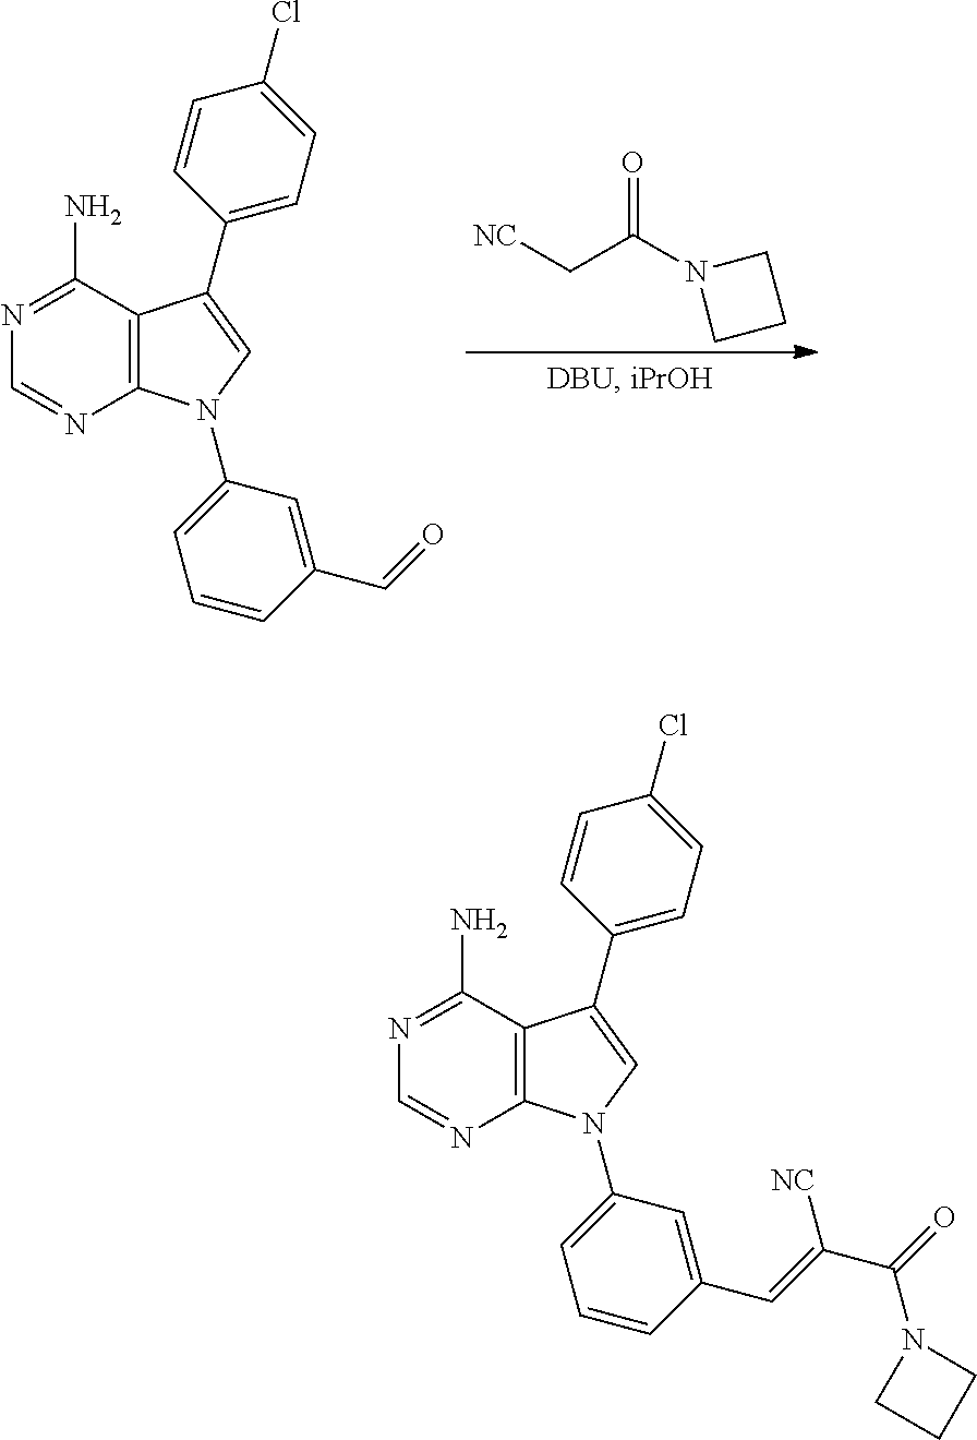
C12=C(N(C3=CC=CC(C=O)=C3)C=C1C1=CC=C(Cl)C=C1)N=CN=C2N.O=C(C[NC])N1CCC1.C12=C(N(C3=CC=CC(C=C([NC])C(N4CCC4)=O)=C3)C=C1C1=CC=C(Cl)C=C1)N=CN=C2N
